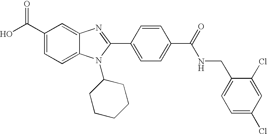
C1(C(O)=O)=CC=C2C(=C1)N=C(C1=CC=C(C(=O)NCC3=CC=C(Cl)C=C3Cl)C=C1)N2C1CCCCC1
